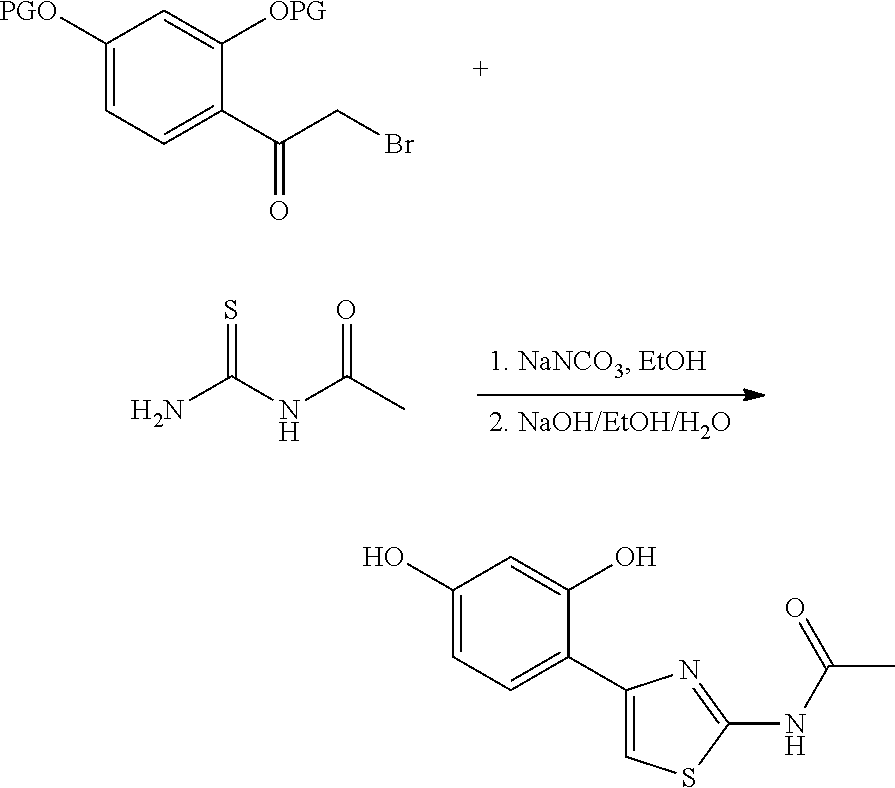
C1([PGO])=CC=C(C(CBr)=O)C([OPG])=C1.S=C(NC(C)=O)N.C1(O)=CC=C(C2=CSC(NC(=O)C)=N2)C(O)=C1
